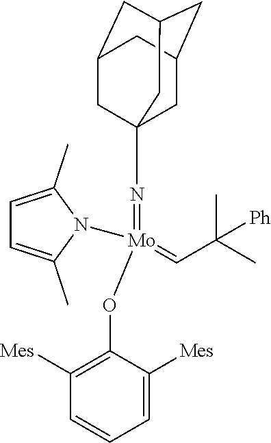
N(=[Mo](OC1=C([Mes])C=CC=C1[Mes])(=CC(C)(C)[Ph])N1C(C)=CC=C1C)C12CC3CC(CC(C1)C3)C2
